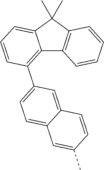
C12=C(C3=CC=C4C(=C3)C=CC(C)=C4)C=CC=C1C(C)(C)C1=C2C=CC=C1
